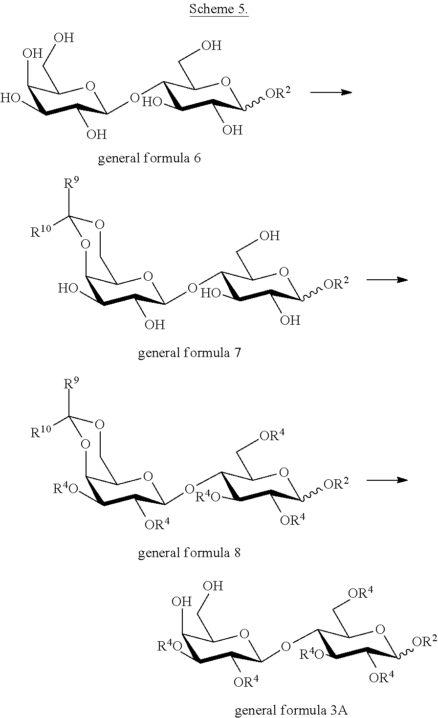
C1(O)C([R4O])C([OR4])C(OC2C([R4O])C([OR4])C([OR2])OC2C[OR4])OC1CO.C1(O)C(O)C(O)C(OC2C(O)C(O)C([OR2])OC2CO)OC1CO.C12C(O)C(O)C(OC3C(O)C(O)C([OR2])OC3CO)OC1COC([R9])([R10])O2.C12C([R4O])C([OR4])C(OC3C([R4O])C([OR4])C([OR2])OC3C[OR4])OC1COC([R9])([R10])O2
